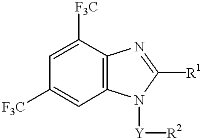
C1([F3C])=CC([F3C])=CC2=C1N=C([R1])N2[Y][R2]
